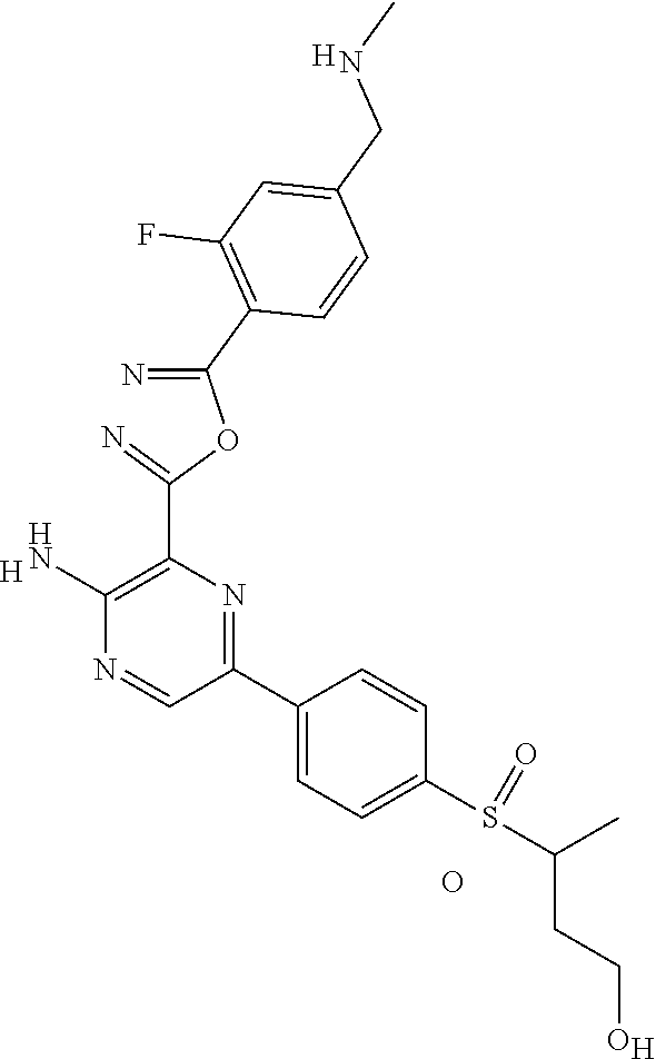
[H].C1(N)=C(C(=N)OC(=N)C2=C(F)C=C(CNC)C=C2)N=C(C2=CC=C(S(=O)C(C)CCO)C=C2)C=N1.O.[H].[H]
